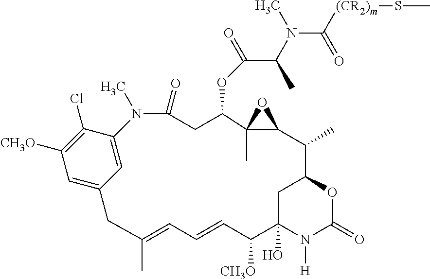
C12(C)C(O1)C(C)C1CC(O)(N([H])C(=O)O1)C([CH3O])C=CC=C(C)CC1=CC([CH3O])=C(Cl)C(=C1)N(C)C(=O)CC2OC(=O)C(C)N(C)C([(CR2)m]SC)=O
